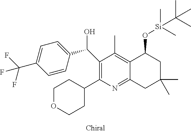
C1(C(C2=CC=C(C(F)(F)F)C=C2)O)=C(C2CCOCC2)N=C2C(=C1C)C(O[Si](C)(C)C(C)(C)C)CC(C)(C)C2
